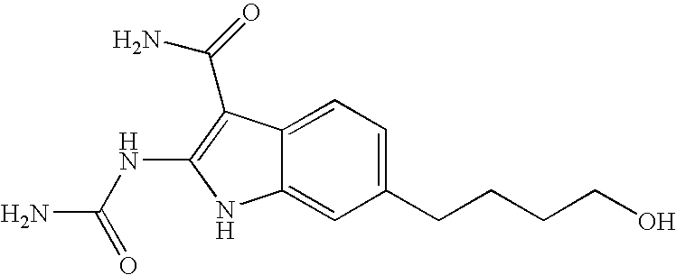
C1(CCCCO)=CC=C2C(=C1)NC(NC(N)=O)=C2C(=O)N
